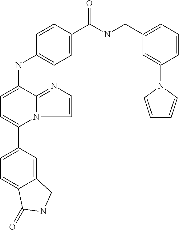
C12=CC(C3=CC=C(NC4=CC=C(C(NCC5=CC=CC(N6C=CC=C6)=C5)=O)C=C4)C4=NC=CN34)=CC=C1C(=O)NC2
